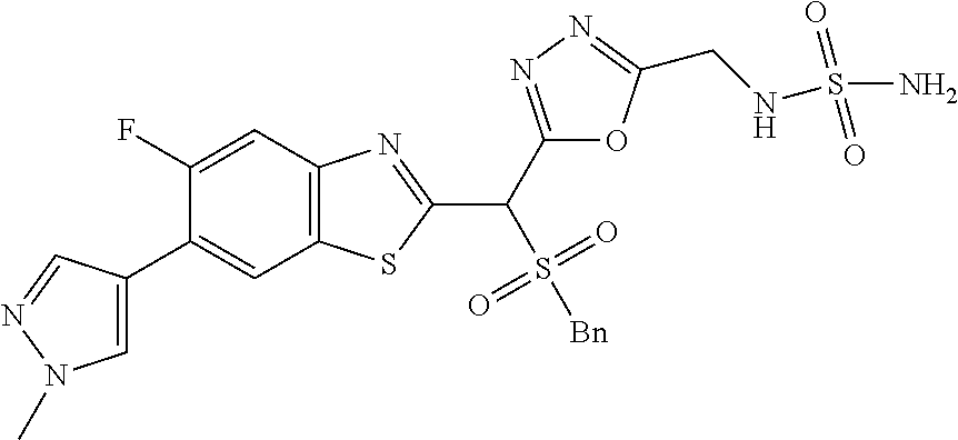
C12=C(C=C(F)C(C3=CN(C)N=C3)=C1)N=C(C(S(=O)(=O)[Bn])C1=NN=C(CNS(=O)(N)=O)O1)S2
